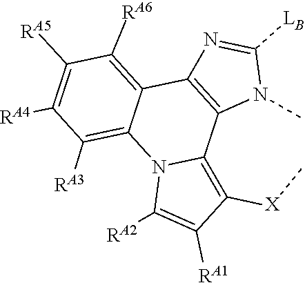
C1([LB])=NC2=C(C3=C([X]C)C([RA1])=C([RA2])N3C3=C([RA3])C([RA4])=C([RA5])C([RA6])=C32)N1C
